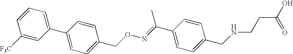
C1([F3C])=CC(C2=CC=C(CON=C(C3=CC=C(CNCCC(O)=O)C=C3)C)C=C2)=CC=C1
